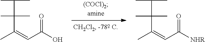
CC(=CC(O)=O)C(C)(C)C(C)C.CC(=CC([NHR])=O)C(C)(C)C(C)C
